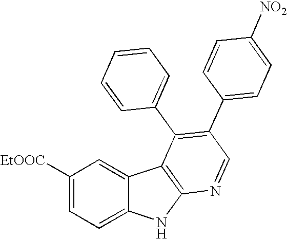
C1([EtOOC])=CC=C2C(=C1)C1=C(N2)N=CC(C2=CC=C([NO2])C=C2)=C1C1=CC=CC=C1
